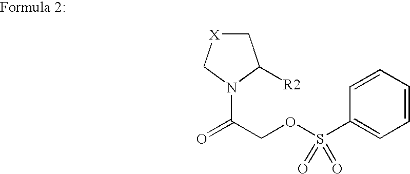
C1[X]CN(C(COS(C2=CC=CC=C2)(=O)=O)=O)C1[R2]
